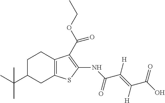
C1C(C(C)(C)C)CC2=C(C1)C(C(OCC)=O)=C(NC(C(=C(C(O)=O)[H])[H])=O)S2
